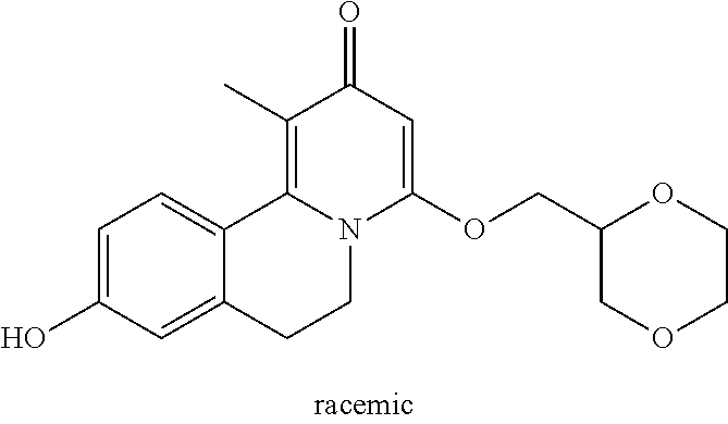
C1=C(O)C=C2C(=C1)C1=C(C)C(=O)C=C(OCC3COCCO3)N1CC2
